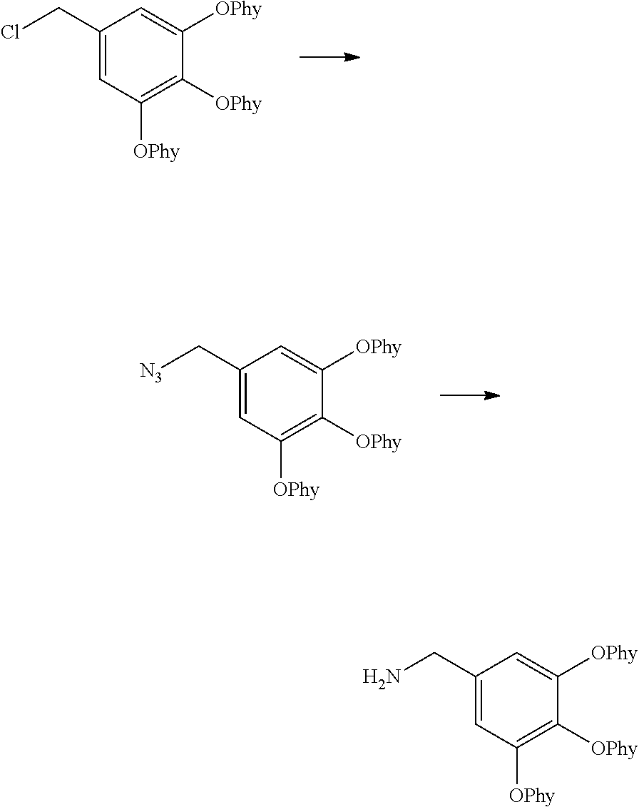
[N3]CC1=CC([OPhy])=C([OPhy])C([OPhy])=C1.NCC1=CC([OPhy])=C([OPhy])C([OPhy])=C1.ClCC1=CC([OPhy])=C([OPhy])C([OPhy])=C1
